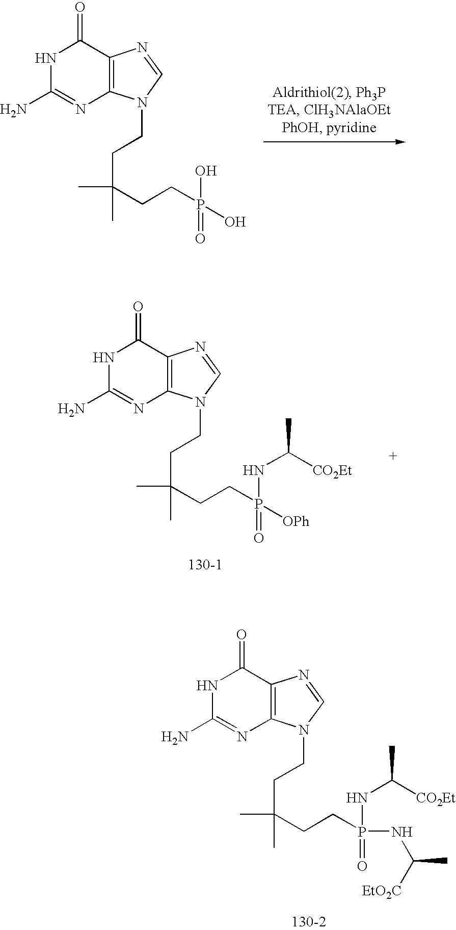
N1C(N)=NC2=C(C1=O)N=CN2CCC(C)(C)CCP(O)(=O)O.N1C(N)=NC2=C(C1=O)N=CN2CCC(C)(C)CCP(NC([CO2Et])C)(=O)[OPh].N1C(N)=NC2=C(C1=O)N=CN2CCC(C)(C)CCP(NC([CO2Et])C)(=O)NC([EtO2C])C
